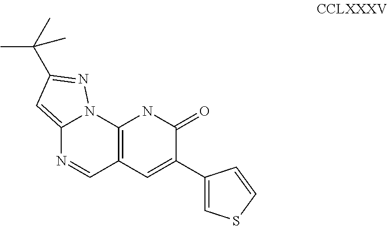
C12=CC(C(C)(C)C)=NN1C1=C(C=N2)C=C(C2=CSC=C2)C(=O)N1
